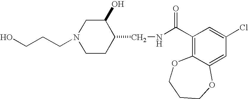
OCCCN1CCC(CNC(C2=C3C(=CC(Cl)=C2)OCCCO3)=O)C(O)C1
